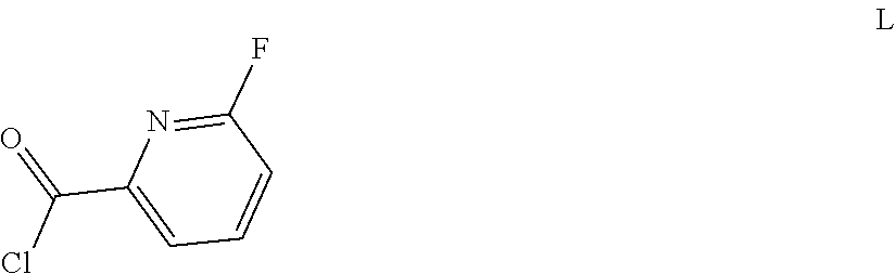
C1=CC=C(C(Cl)=O)N=C1F
